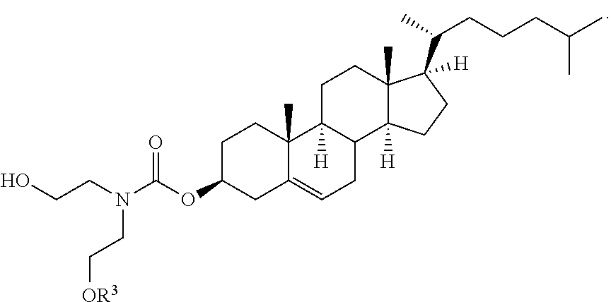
C1C(OC(N(CCO)CC[OR3])=O)CC2=CCC3C([H])(C2(C)C1)CCC1(C)C3([H])CCC1(C(C)CCCC(C)C)[H]
